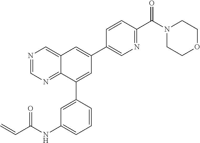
N1=CN=C2C(=C1)C=C(C1=CN=C(C(N3CCOCC3)=O)C=C1)C=C2C1=CC(NC(C=C)=O)=CC=C1
